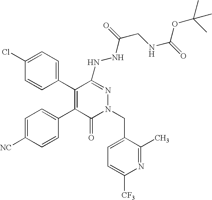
C1=C([NC])C=CC(C2=C(C3=CC=C(Cl)C=C3)C(NNC(CNC(=O)OC(C)(C)C)=O)=NN(CC3=CC=C([CF3])N=C3C)C2=O)=C1
